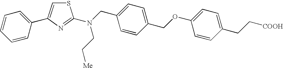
S1C=C(C2=CC=CC=C2)N=C1N(CC1=CC=C(COC2=CC=C(CC[COOH])C=C2)C=C1)CC[Me]
